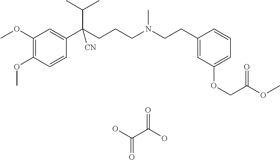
C1(OC)=C(OC)C=CC(C(CCCN(CCC2=CC(OCC(OC)=O)=CC=C2)C)(C(C)C)[CN])=C1.OC(C(O)=O)=O
